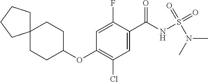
C1CC(OC2=C(Cl)C=C(C(NS(N(C)C)(=O)=O)=O)C(F)=C2)CCC12CCCC2
